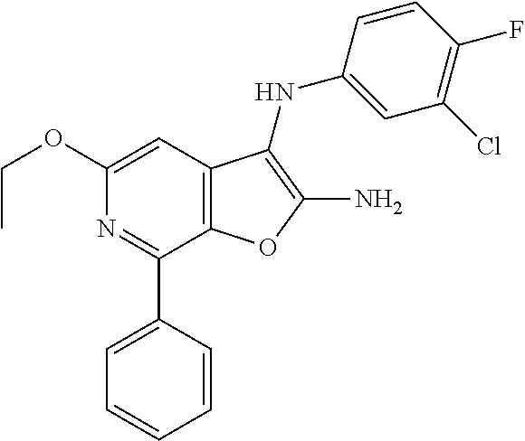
N1=C(C2=CC=CC=C2)C2=C(C=C1OCC)C(NC1=CC(Cl)=C(F)C=C1)=C(N)O2
